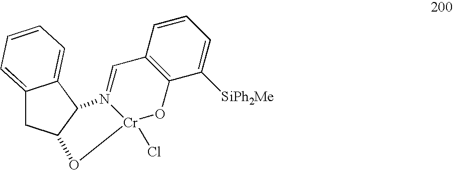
C12=CC=CC=C1C1C(C2)O[Cr]2(Cl)N1=CC1=C(C([SiPh2Me])=CC=C1)O2
